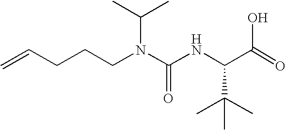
C=CCCCN(C(NC(C(=O)O)C(C)(C)C)=O)C(C)C
